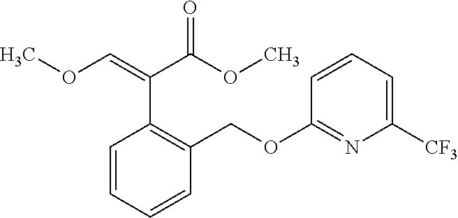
C1=CC=CC(COC2=NC([CF3])=CC=C2)=C1C(=COC)C(OC)=O
